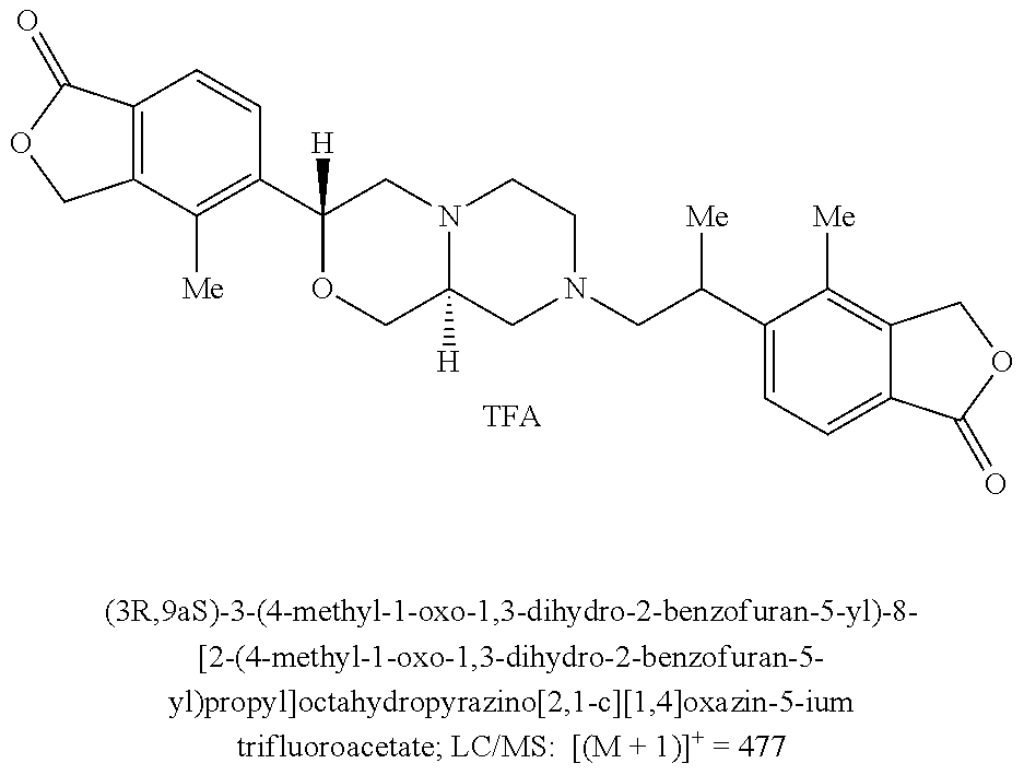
C12=C(C=CC(C3([H])OCC4([H])N(C3)CCN(CC(C3=CC=C5C(=C3[Me])COC5=O)[Me])C4)=C1[Me])C(=O)OC2.[TFA]
